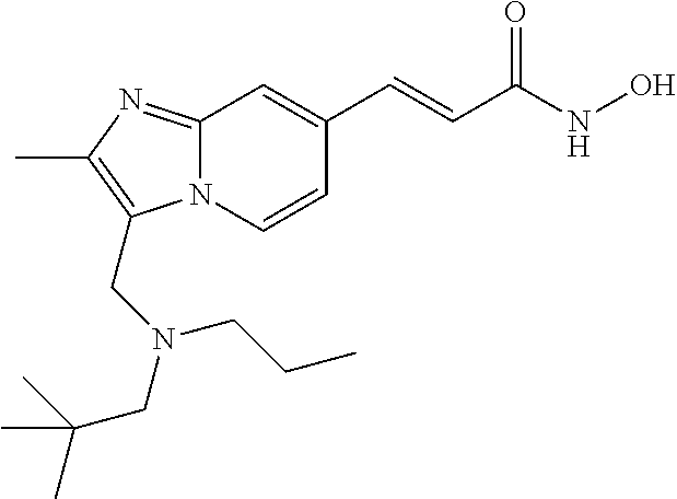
N12C(=NC(C)=C1CN(CC(C)(C)C)CCC)C=C(C=CC(NO)=O)C=C2
